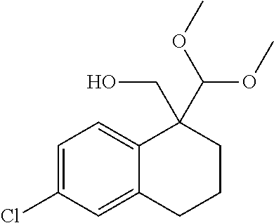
C1=C(Cl)C=C2C(=C1)C(C(OC)OC)(CO)CCC2
